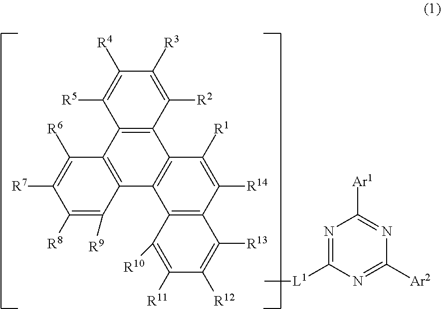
C1([R3])=C([R2])C2=C(C([R5])=C1[R4])C1=C(C3=C2C([R1])=C([R14])C2=C3C([R10])=C([R11])C([R12])=C2[R13])C([R9])=C([R8])C([R7])=C1[R6].N1=C([L1]C)N=C([Ar2])N=C1[Ar1]
